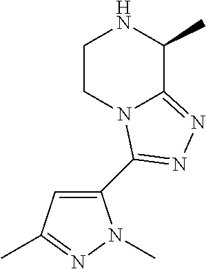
C1CN2C(=NN=C2C2=CC(C)=NN2C)C(C)N1
